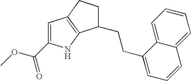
C1=C(C(OC)=O)NC2=C1CCC2CCC1=CC=CC2=CC=CC=C12
